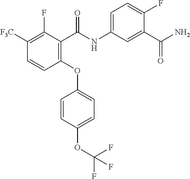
[F3C]C1=C(F)C(C(NC2=CC=C(F)C(C(N)=O)=C2)=O)=C(OC2=CC=C(OC(F)(F)F)C=C2)C=C1
